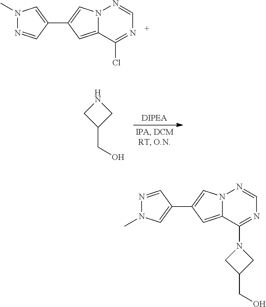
N12C(=CC(C3=CN(C)N=C3)=C1)C(Cl)=NC=N2.N1CC(CO)C1.N12C(=CC(C3=CN(C)N=C3)=C1)C(N1CC(CO)C1)=NC=N2
